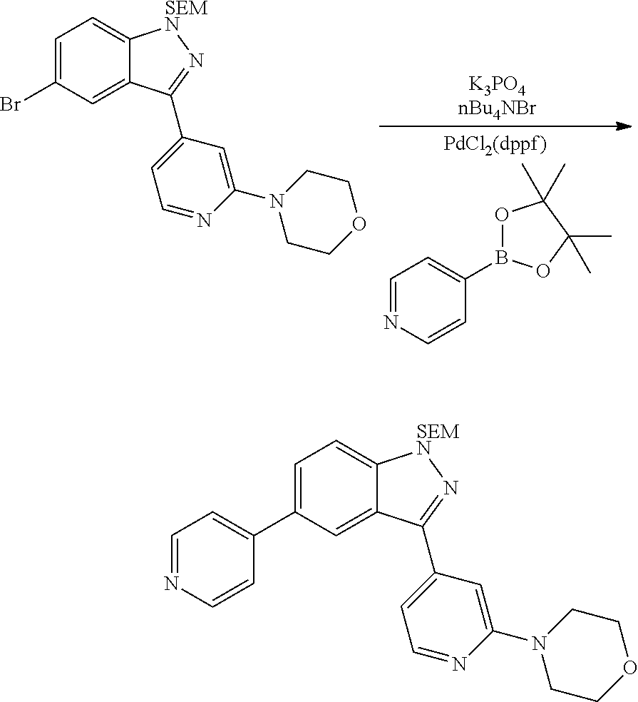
C1=C(Br)C=C2C(=C1)[SEMN]N=C2C1=CC=NC(N2CCOCC2)=C1.C1=NC=CC(B2OC(C)(C)C(C)(C)O2)=C1.C1=C(C2=CC=NC=C2)C=C2C(=C1)[SEMN]N=C2C1=CC=NC(N2CCOCC2)=C1
